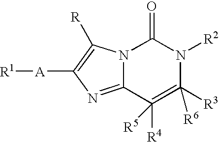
N12C(=NC([A][R1])=C1[R])C([R4])([R5])=C([R3])([R6])N([R2])C2=O
